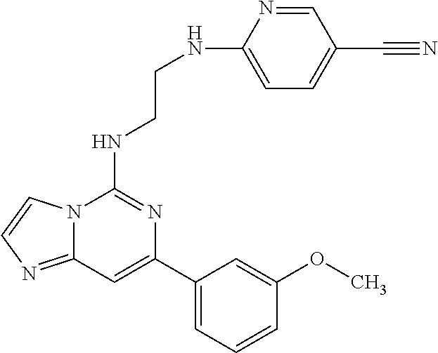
C12=NC=CN1C(NCCNC1=CC=C(C#N)C=N1)=NC(C1=CC=CC(OC)=C1)=C2
